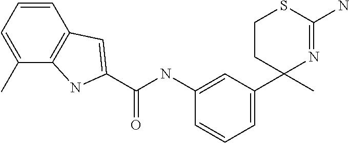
C1=CC=C(C2(C)CCSC(N)=N2)C=C1NC(=O)C1=CC2=C(C(C)=CC=C2)N1
